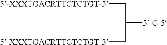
C([3-C-5])(C[5-XXXTGACRTTCTCTGT-3])C[5-XXXTGACRTTCTCTGT-3]
